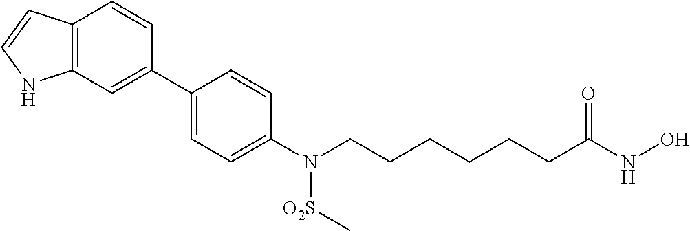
C1(C2=CC3=C(C=C2)C=CN3)=CC=C(N(CCCCCCC(NO)=O)[O2S]C)C=C1
